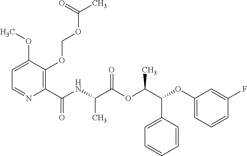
C1=C(OC)C(OCOC(C)=O)=C(C(NC(C(OC(C(OC2=CC=CC(F)=C2)C2=CC=CC=C2)C)=O)C)=O)N=C1
